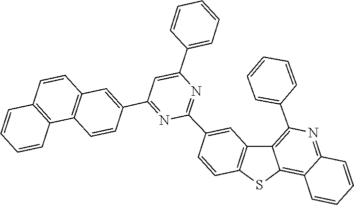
C1=CC2=C(C3=C1C=CC=C3)C=CC(C1=NC(C3=CC4=C(SC5=C6C(=NC(C7=CC=CC=C7)=C54)C=CC=C6)C=C3)=NC(C3=CC=CC=C3)=C1)=C2
